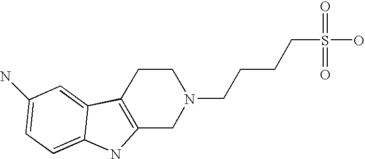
C12=C(CCN(CCCCS(=O)(=O)O)C1)C1=CC(N)=CC=C1N2
